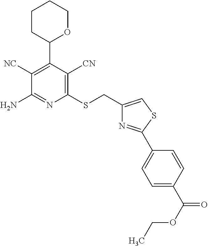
C1(SCC2=CSC(C3=CC=C(C(OCC)=O)C=C3)=N2)=C([CN])C(C2OCCCC2)=C([NC])C(N)=N1
